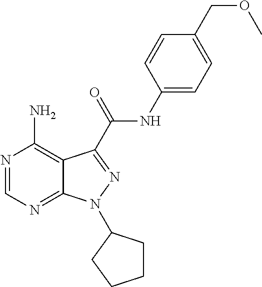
N1=CN=C2C(=C1N)C(C(NC1=CC=C(COC)C=C1)=O)=NN2C1CCCC1
